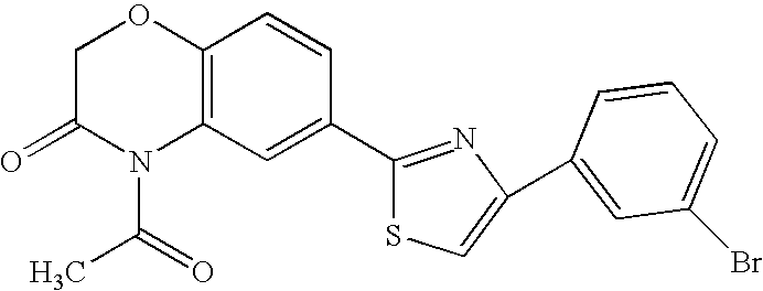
C1C(=O)N(C(C)=O)C2=C(O1)C=CC(C1=NC(C3=CC(Br)=CC=C3)=CS1)=C2
